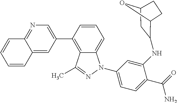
C1=CC(C2=CN=C3C(=C2)C=CC=C3)=C2C(=C1)N(C1=CC=C(C(=O)N)C(NC3CC4OC3CC4)=C1)N=C2C
